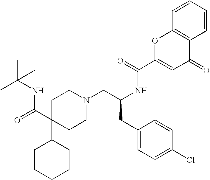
C1CCCCC1C1(C(=O)NC(C)(C)C)CCN(CC(CC2=CC=C(Cl)C=C2)NC(=O)C2=CC(=O)C3=C(O2)C=CC=C3)CC1
